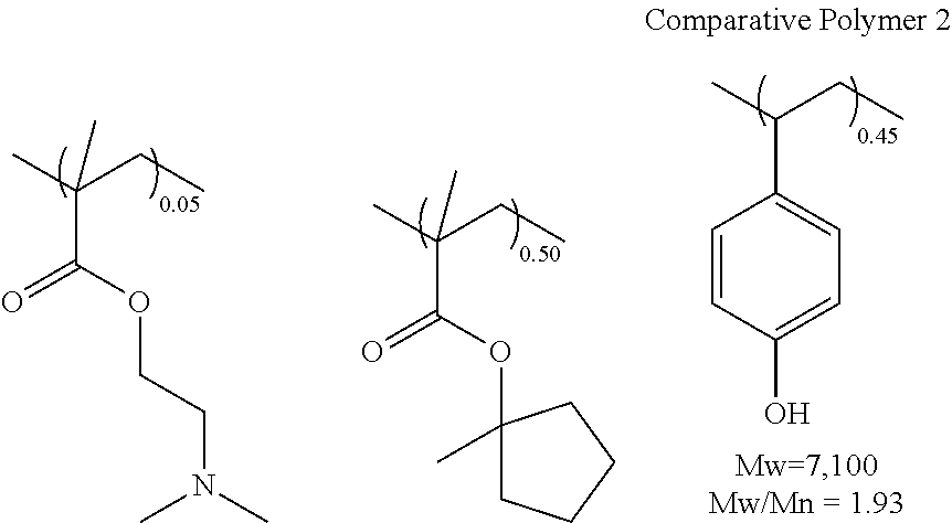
C1(OC(C(C)(CC)C)=O)(C)CCCC1.C(OC(C(C)(CC)C)=O)CN(C)C.C1=CC(O)=CC=C1C(C)CC
